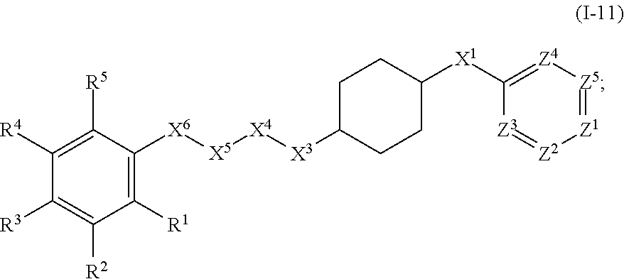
C1([R4])=C([R5])C([X6][X5][X4][X3]C2CCC([X1]C3=[Z4][Z5]=[Z1][Z2]=[Z3]3)CC2)=C([R1])C([R2])=C1[R3]
